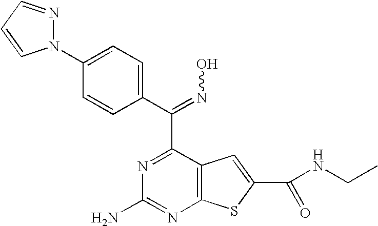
N1(C2=CC=C(C(C3=NC(N)=NC4=C3C=C(C(=O)NCC)S4)=NO)C=C2)N=CC=C1
